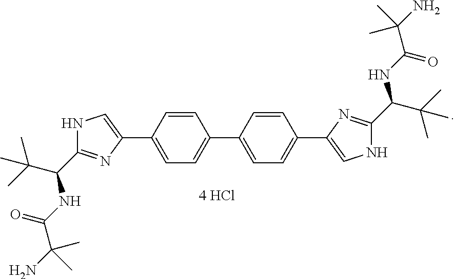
C1=CC(C2=CC=C(C3=CNC(C(C(C)(C)C)NC(C(N)(C)C)=O)=N3)C=C2)=CC=C1C1=CNC(C(C(C)(C)C)NC(C(N)(C)C)=O)=N1
